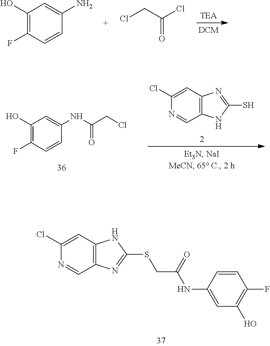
C1(O)=C(F)C=CC(N)=C1.ClCC(Cl)=O.C1(Cl)=CC2=C(C=N1)N=C(SCC(NC1=CC(O)=C(F)C=C1)=O)N2.C1(Cl)=CC2=C(C=N1)NC(S)=N2.C1(O)=C(F)C=CC(NC(CCl)=O)=C1
